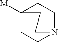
C12([M])CCN(CC1)CC2
